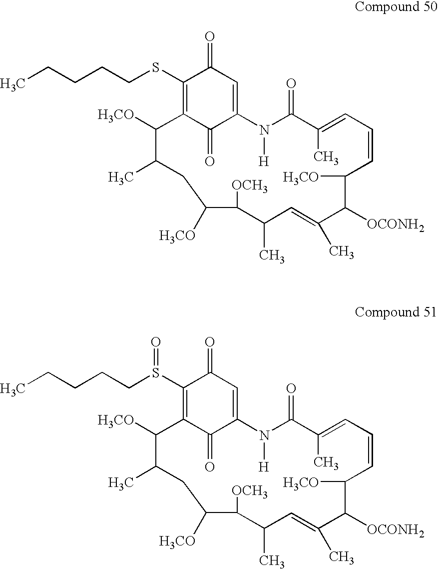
C1(SCCCCC)=C2C(=O)C(=CC1=O)N([H])C(=O)C(C)=CC=CC([H3CO])C([OCONH2])C(C)=CC(C)C([OCH3])C([H3CO])CC(C)C2[H3CO].C1(S(CCCCC)=O)=C2C(=O)C(=CC1=O)N([H])C(=O)C(C)=CC=CC([H3CO])C([OCONH2])C(C)=CC(C)C([OCH3])C([H3CO])CC(C)C2[H3CO]
